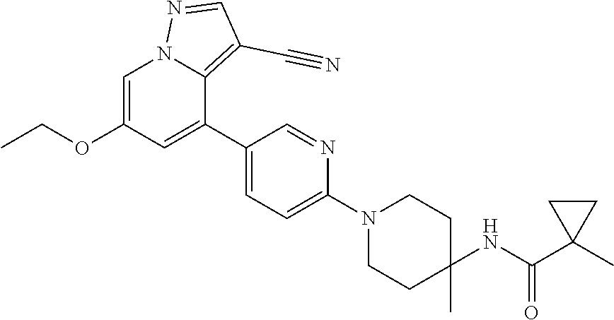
C1=C(OCC)C=C(C2=CC=C(N3CCC(C)(NC(C4(C)CC4)=O)CC3)N=C2)C2=C(C#N)C=NN12
